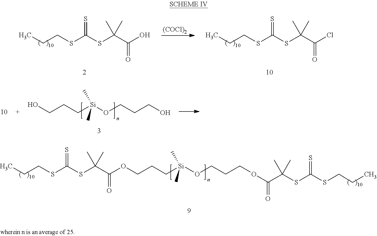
C(C(SC(SCCC)=S)(C)C)(OCCCO[Si](CCCOC(C(SC(SCCC)=S)(C)C)=O)(C)C)=O.[(COCl)2].C(CSC(SC(C(O)=O)(C)C)=S)C.C(CSC(SC(C(Cl)=O)(C)C)=S)C.C(CC[Si](OCCCO)(C)C)O
